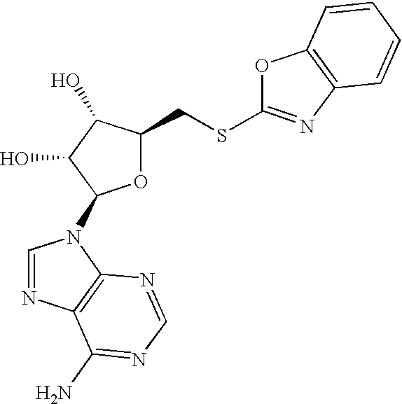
O1C(CSC2=NC3=C(O2)C=CC=C3)C(O)C(O)C1N1C=NC2=C1N=CN=C2N
